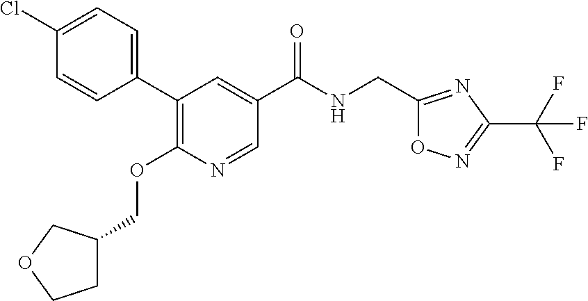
C1=C(Cl)C=CC(C2=C(OCC3CCOC3)N=CC(C(NCC3=NC(C(F)(F)F)=NO3)=O)=C2)=C1
